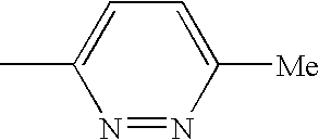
C1(C)=CC=C([Me])N=N1
